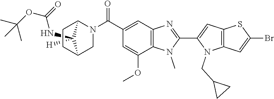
C1([H])(NC(=O)OC(C)(C)C)C2CCC1N(C(C1=CC3=C(C(OC)=C1)N(C)C(C1=CC4=C(N1CC1CC1)C=C(Br)S4)=N3)=O)C2
